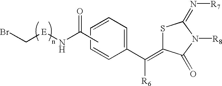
S1C(=C(C2=CC=CC=C2)[R6])C(=O)N([R8])C1=N[R7].CC(N[E]CBr)=O
